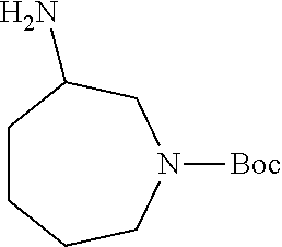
C1CCCN([Boc])CC1N
